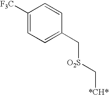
C1([F3C])=CC=C(C[O2S]C[*CH*])C=C1
